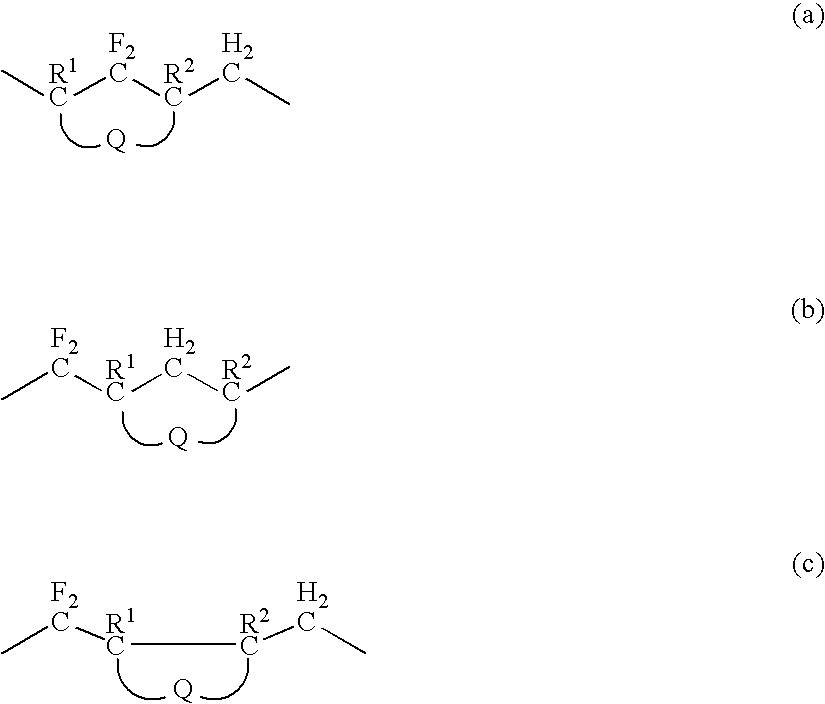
CC[R2C][F2C][R1C]C.[Q].[Q].C[F2C][R1C]C[R2C]C.C[F2C][R1C][R2C]CC.[Q]
